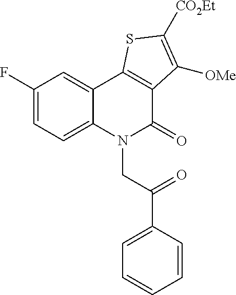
C1(F)=CC=C2C(=C1)C1=C(C(=O)N2CC(C2=CC=CC=C2)=O)C([OMe])=C([CO2Et])S1
